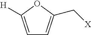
C1=C([H])OC(C[X])=C1
